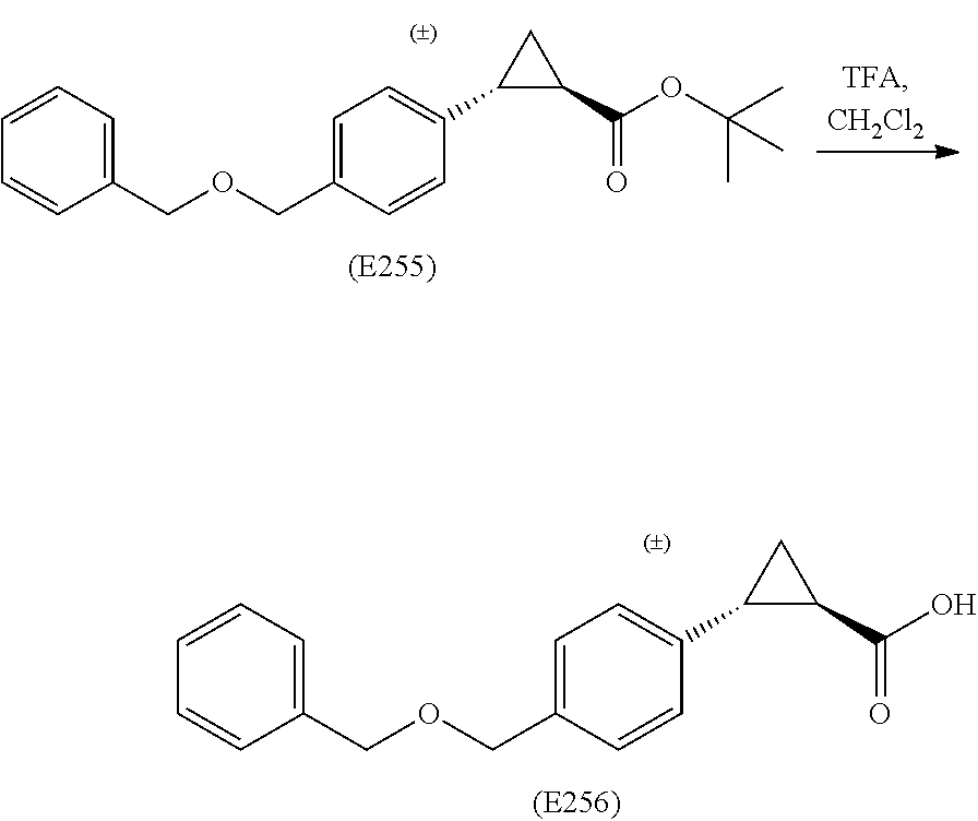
C1=C(COCC2=CC=CC=C2)C=CC(C2C(C(OC(C)(C)C)=O)C2)=C1.C1=C(COCC2=CC=CC=C2)C=CC(C2C(C(O)=O)C2)=C1
